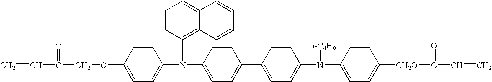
C=CC(=O)COC1=CC=C(N(C2=C3C(=CC=C2)C=CC=C3)C2=CC=C(C3=CC=C(N(C4=CC=C([CH2O]C(=O)C=C)C=C4)[n-C4H9])C=C3)C=C2)C=C1
